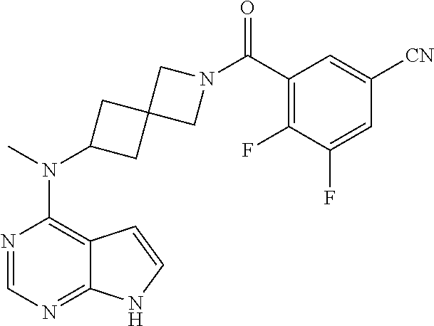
N1=CN=C2C(=C1N(C)C1CC3(C1)CN(C(C1=C(F)C(F)=CC([CN])=C1)=O)C3)C=CN2
